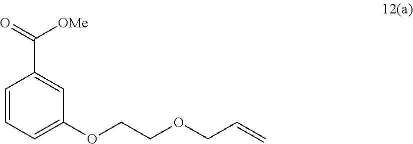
C1(C([OMe])=O)=CC(OCCOCC=C)=CC=C1
